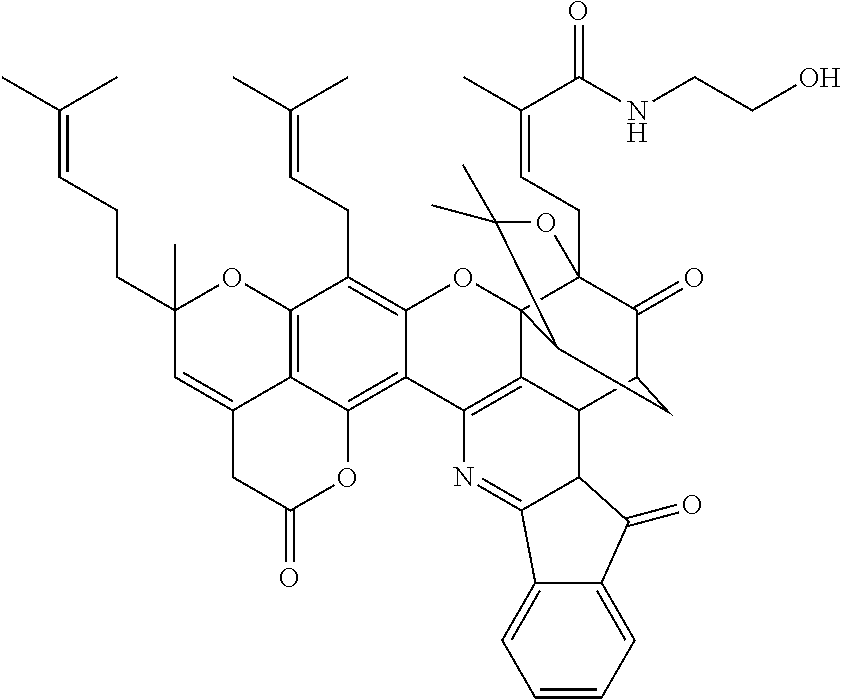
C12=C3C(=C4C(=C1CC=C(C)C)OC15C6=C4N=C4C(C6C6C(=O)C1(CC=C(C(=O)NCCO)C)OC(C)(C)C5C6)C(=O)C1=CC=CC=C41)OC(=O)CC3=CC(CCC=C(C)C)(C)O2
